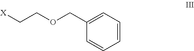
C1(COCC[X])=CC=CC=C1
